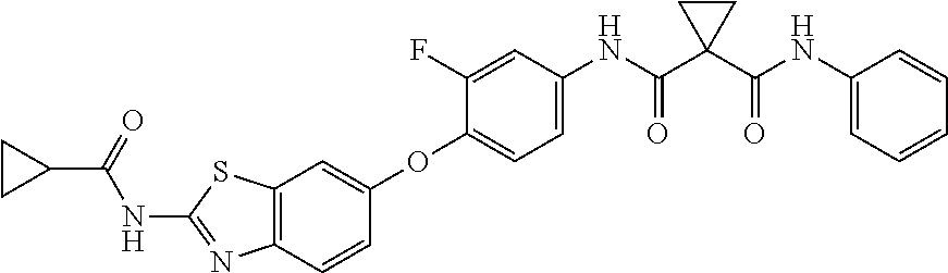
C12=C(C=CC(OC3=CC=C(NC(C4(C(NC5=CC=CC=C5)=O)CC4)=O)C=C3F)=C1)N=C(NC(C1CC1)=O)S2
